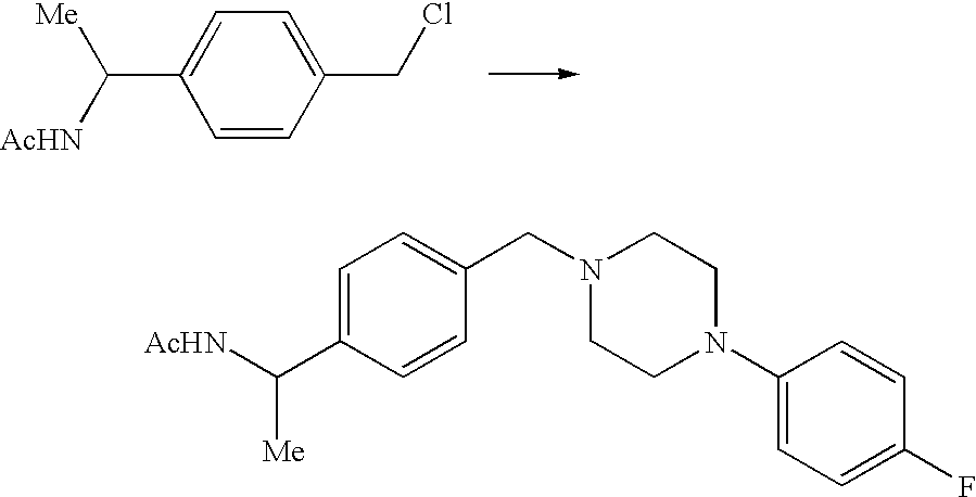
C1=C(C([Me])[AcHN])C=CC(CCl)=C1.C1=C(C([AcHN])[Me])C=CC(CN2CCN(C3=CC=C(F)C=C3)CC2)=C1
